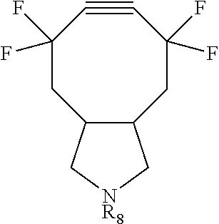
C1(F)(F)CC2C(CC(F)(F)C#C1)C[NR8]C2
